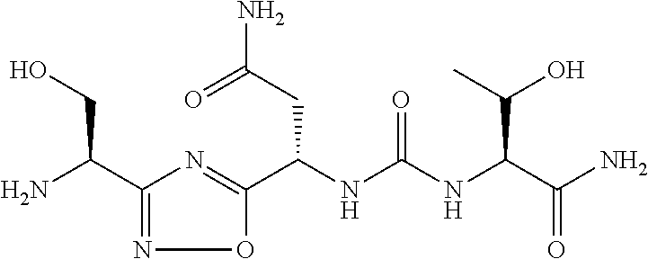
C1(C(N)CO)=NOC(C(NC(NC(C(N)=O)C(O)C)=O)CC(=O)N)=N1
